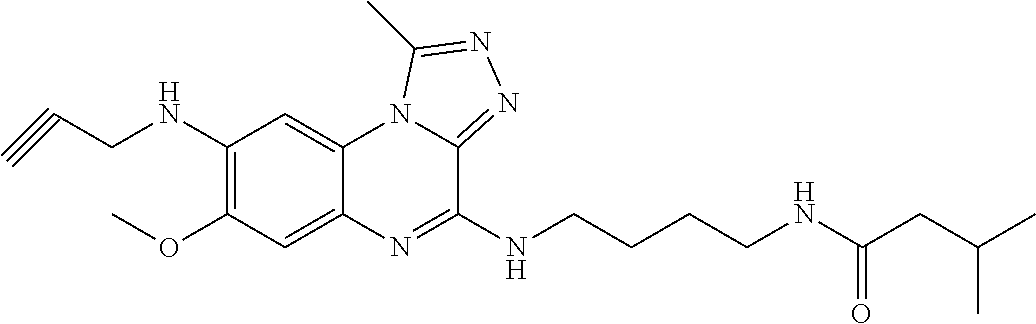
C1(NCC#C)=C(OC)C=C2C(=C1)N1C(=NN=C1C)C(NCCCCNC(CC(C)C)=O)=N2
